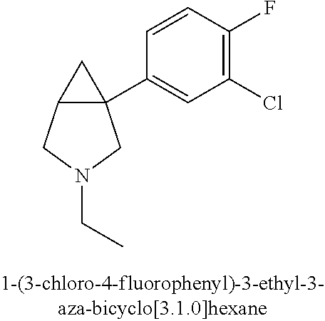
C12C(C3=CC(Cl)=C(F)C=C3)(C1)CN(CC)C2
